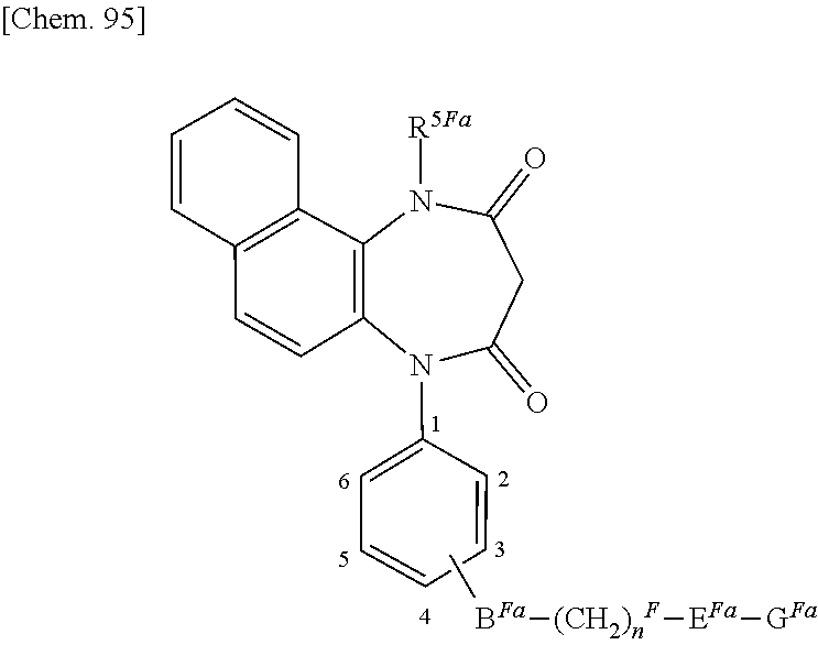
C12=C(C=CC3=C1N([R5Fa])C(=O)CC(=O)N3C1=CC=CC=C1)C=CC=C2.C[BFa][(CH2)nF][EFa][GFa]
